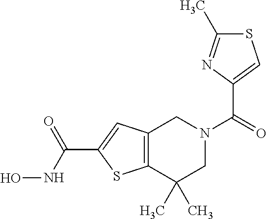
C12=C(C(C)(C)CN(C(=O)C3=CSC(C)=N3)C1)SC(C(NO)=O)=C2
